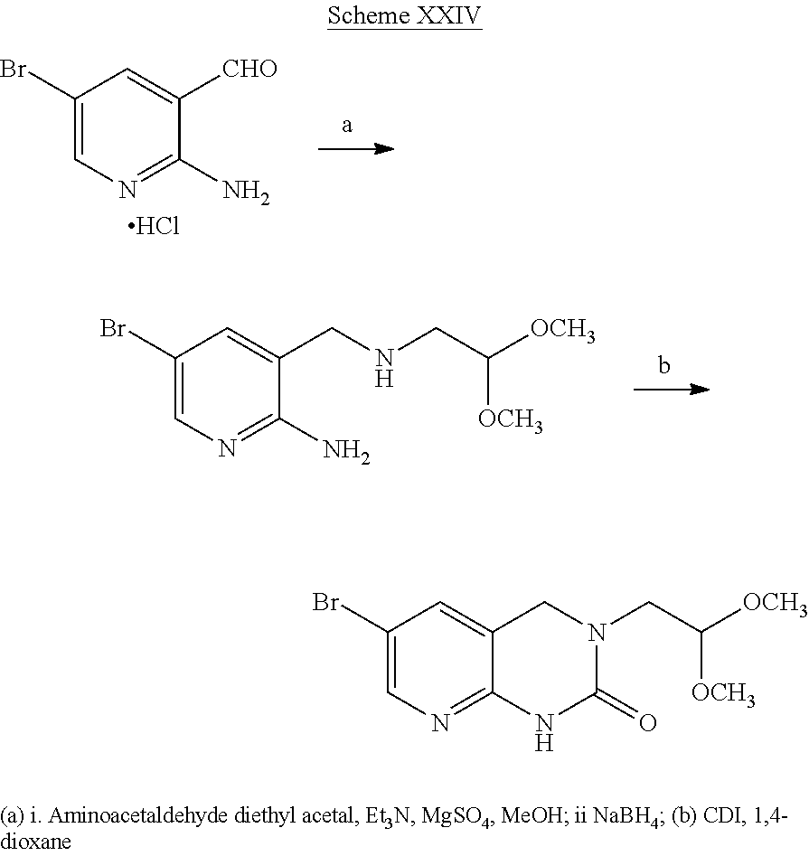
C1(Br)=CN=C2C(=C1)CN(CC([OCH3])[OCH3])C(=O)N2.C1(Br)=CN=C(N)C([CHO])=C1.Cl.C1(Br)=CN=C(N)C(CNCC([OCH3])[OCH3])=C1
